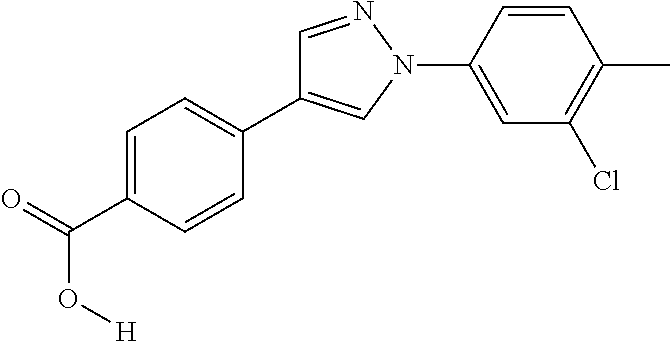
C1(C2=CN(C3=CC(Cl)=C(C)C=C3)N=C2)=CC=C(C(=O)O[H])C=C1
